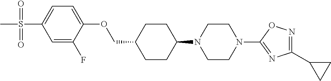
C1CC(N2CCN(C3=NC(C4CC4)=NO3)CC2)CCC1COC1=CC=C(S(=O)(=O)C)C=C1F
